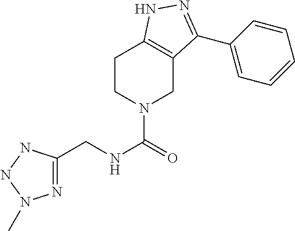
C1CN(C(=O)NCC2=NN(C)NN2)CC2=C1NN=C2C1=CC=CC=C1
